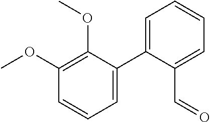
C1=C(C2=CC=CC=C2C=O)C(OC)=C(OC)C=C1
